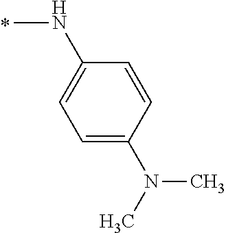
N(C)C1=CC=C(N(C)C)C=C1
